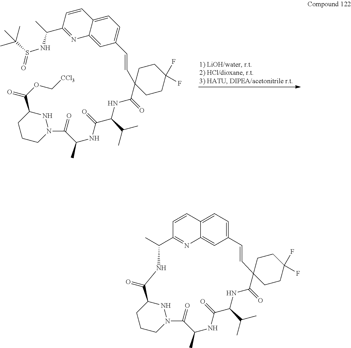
C1CCN(C(C(NC(=O)C(C(C)C)NC(=O)C2(C=CC3=CC=C4C(=C3)N=C(C(C)NS(=O)C(C)(C)C)C=C4)CCC(F)(F)CC2)C)=O)NC1C(OC[CCl3])=O.C1CCN2NC1C(=O)NC(C)C1=NC3=CC(=CC=C3C=C1)C=CC1(C(=O)NC(C(C)C)C(=O)NC(C)C2=O)CCC(F)(F)CC1
